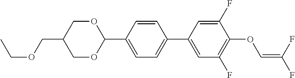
CCOCC1COC(C2=CC=C(C3=CC(F)=C(OC=C(F)F)C(F)=C3)C=C2)OC1
